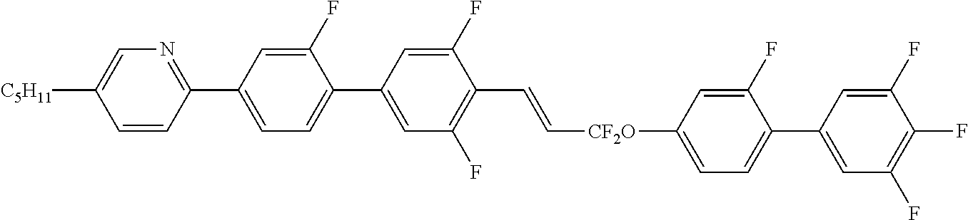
C1(F)=CC(C2=NC=C([C5H11])C=C2)=CC=C1C1=CC(F)=C(C=C[CF2O]C2=CC=C(C3=CC(F)=C(F)C(F)=C3)C(F)=C2)C(F)=C1
